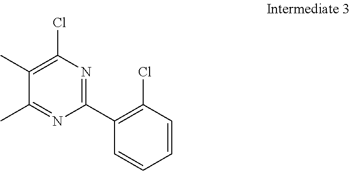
C1=CC(Cl)=C(C2=NC(Cl)=C(C)C(C)=N2)C=C1
